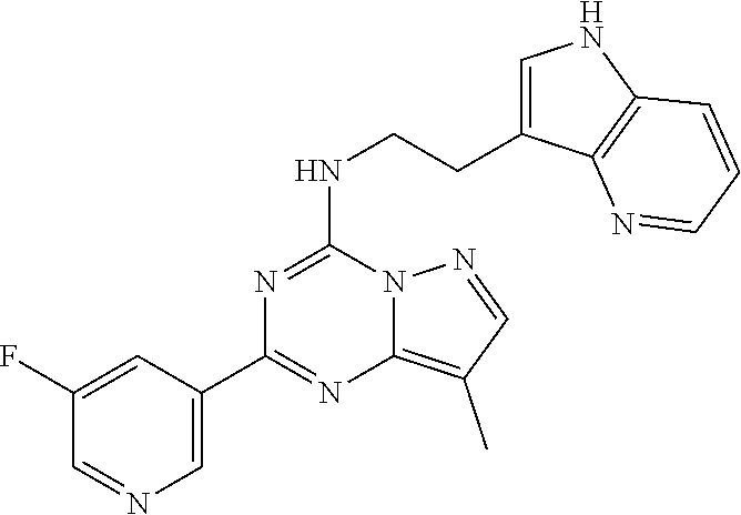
C1(C)=C2N(N=C1)C(NCCC1=CNC3=C1N=CC=C3)=NC(C1=CN=CC(F)=C1)=N2
